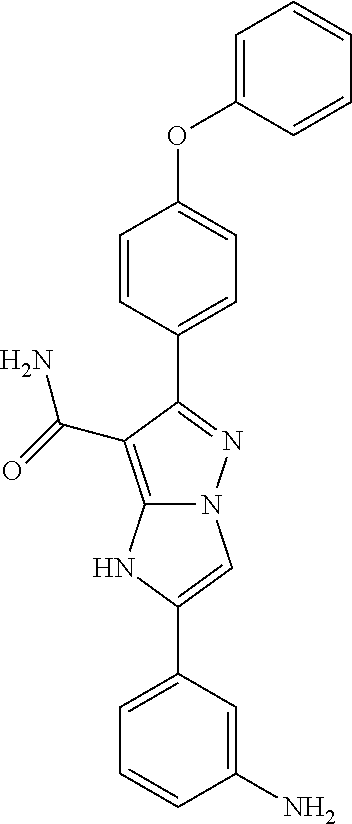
C1=CC(C2=NN3C(=C2C(=O)N)NC(C2=CC=CC(N)=C2)=C3)=CC=C1OC1=CC=CC=C1
